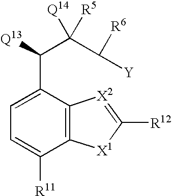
C1(C([Q13])C(C([Y])[R6])([Q14])[R5])=CC=C([R11])C2=C1[X2]=C([R12])[X1]2
